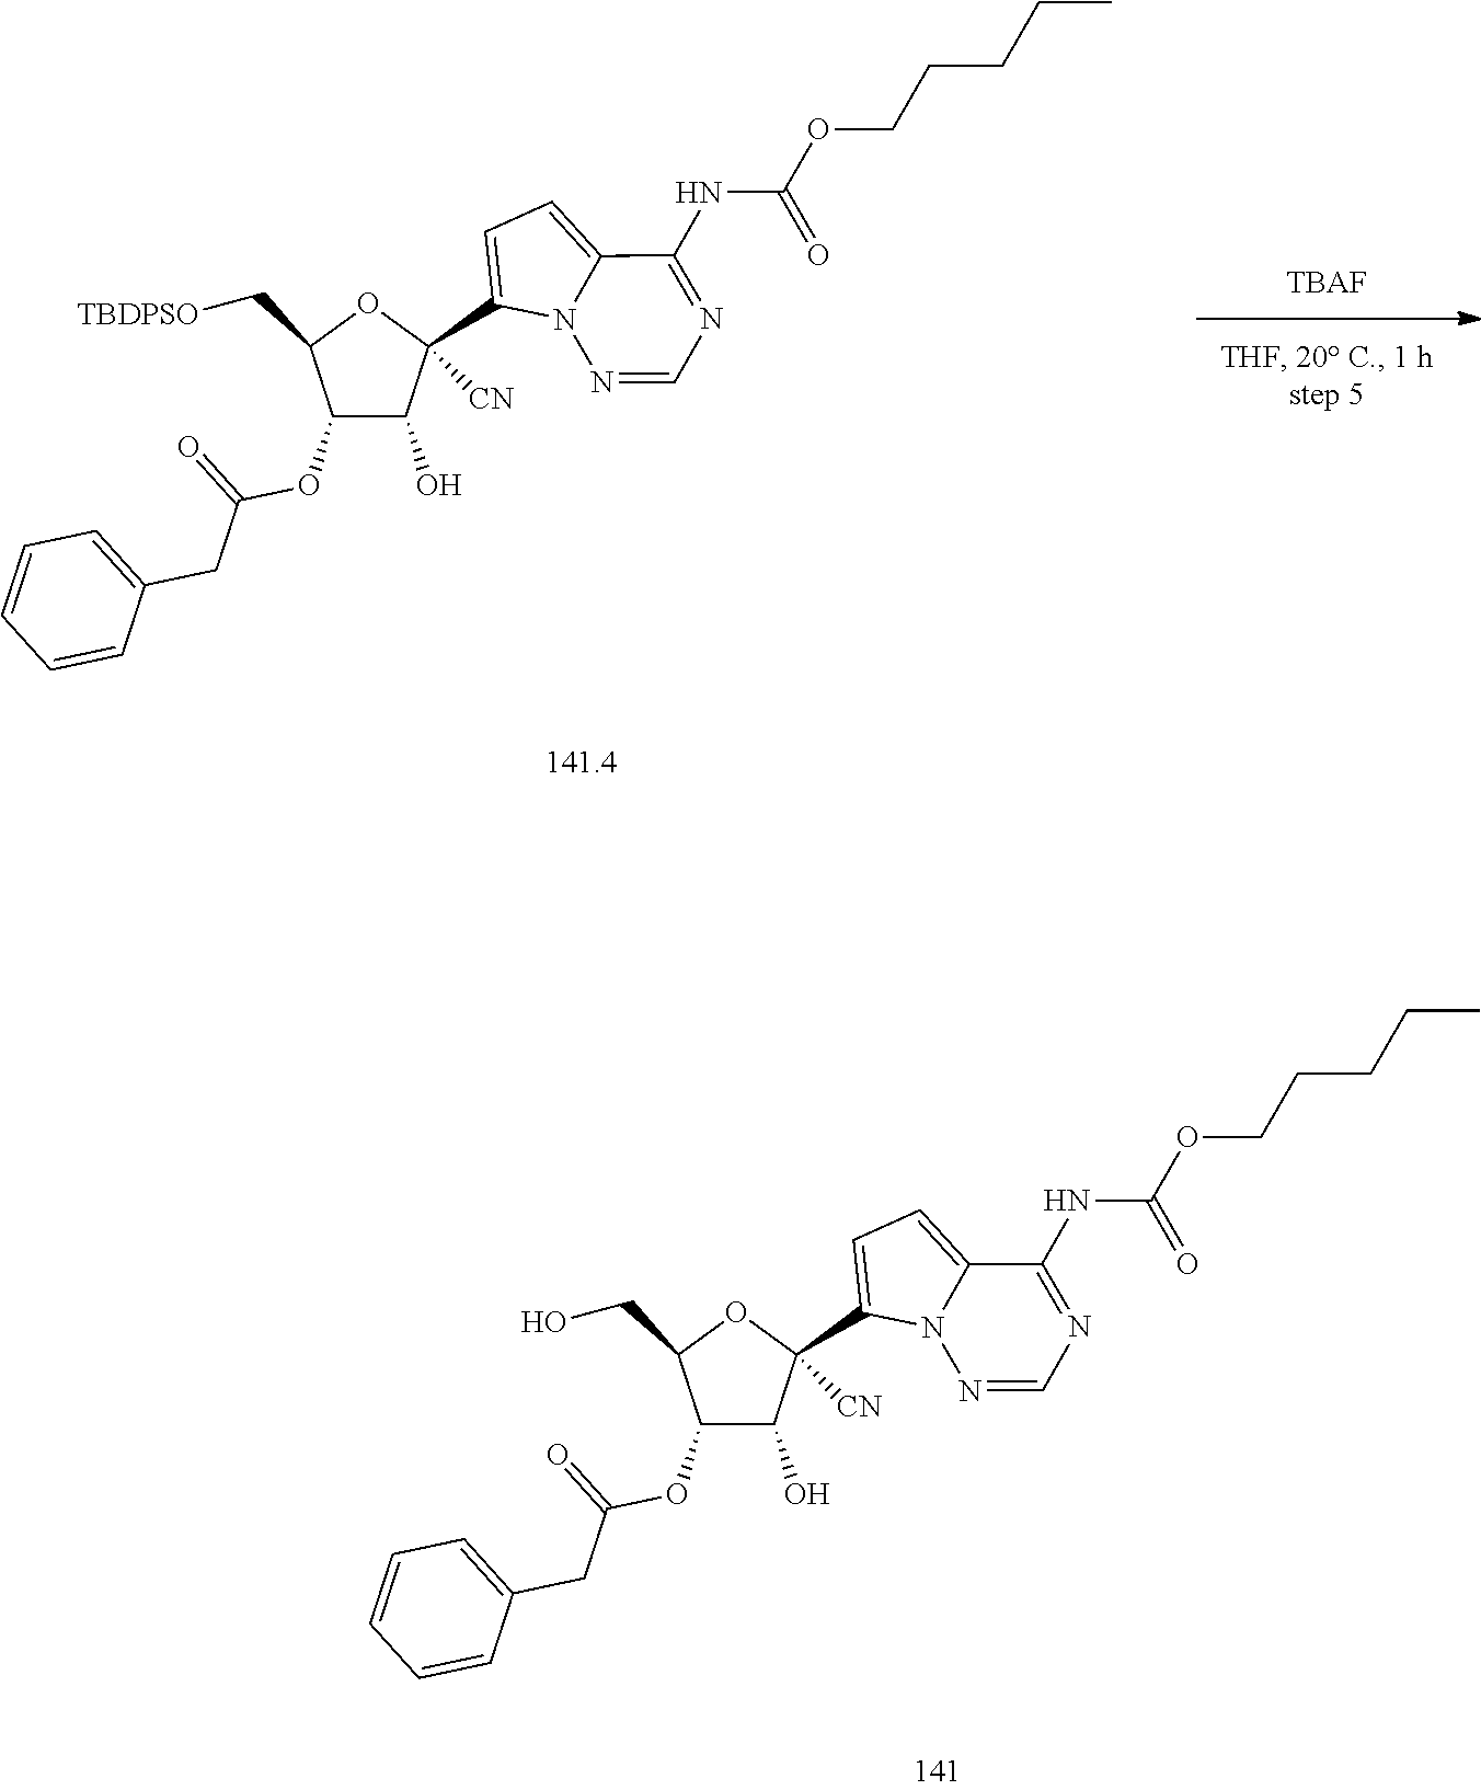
C1(OC(=O)CC2=CC=CC=C2)C(O)C(C2=CC=C3N2N=CN=C3NC(OCCCCC)=O)([CN])OC1CO.C1(OC(=O)CC2=CC=CC=C2)C(O)C(C2=CC=C3N2N=CN=C3NC(OCCCCC)=O)([CN])OC1C[TBDPSO].[TBAF]
